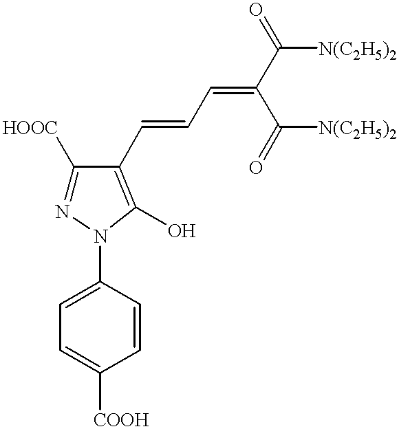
C1=C([COOH])C=CC(N2N=C([HOOC])C(C=CC=C(C([N(C2H5)2])=O)C([N(C2H5)2])=O)=C2O)=C1
